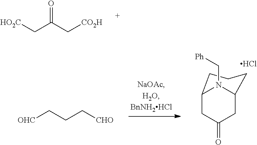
[HO2C]CC(C[CO2H])=O.C12CC(=O)CC(N1C[Ph])CCC2.Cl.[OHC]CCC[CHO]
